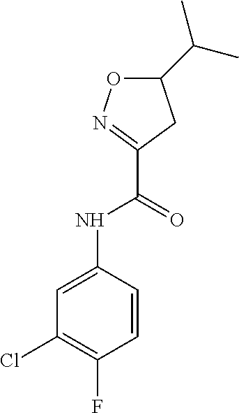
C1(C(C)C)ON=C(C(=O)NC2=CC(Cl)=C(F)C=C2)C1
